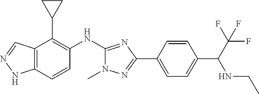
C12=C(C=CC(NC3=NC(C4=CC=C(C(C(F)(F)F)NCC)C=C4)=NN3C)=C1C1CC1)NN=C2
